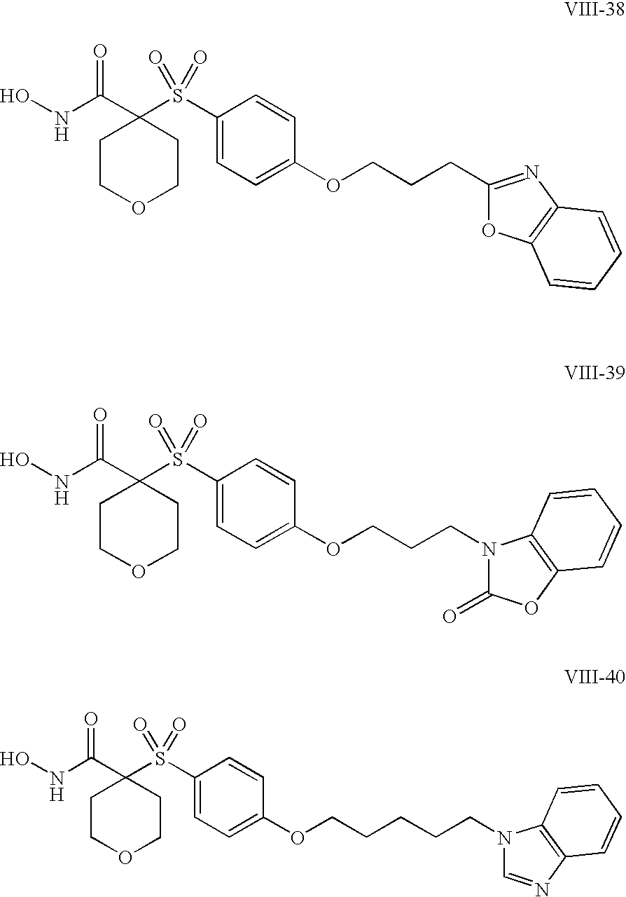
ONC(=O)C1(S(C2=CC=C(OCCCC3=NC4=C(O3)C=CC=C4)C=C2)(=O)=O)CCOCC1.ONC(=O)C1(S(C2=CC=C(OCCCN3C4=C(OC3=O)C=CC=C4)C=C2)(=O)=O)CCOCC1.ONC(=O)C1(S(C2=CC=C(OCCCCCN3C=NC4=C3C=CC=C4)C=C2)(=O)=O)CCOCC1
